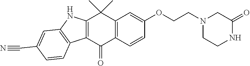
C12=C(C=CC(OCCN3CCNC(=O)C3)=C1)C(=O)C1=C(C2(C)C)NC2=C1C=CC(C#N)=C2
